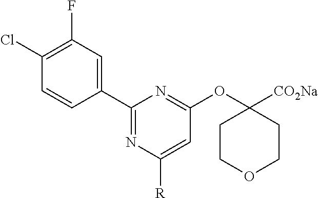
C1(C2=CC(F)=C(Cl)C=C2)=NC([R])=CC(OC2([CO2Na])CCOCC2)=N1
